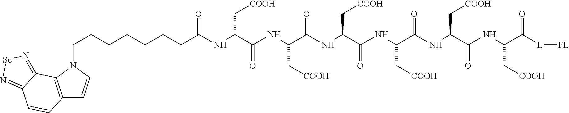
C(CCCCCC(NC(C(NC(C(=O)NC(C[COOH])C(NC(C(=O)NC(C(NC(C[COOH])C(=O)[L][FL])=O)C[COOH])C[COOH])=O)C[COOH])=O)C[COOH])=O)CN1C2=C(C=C1)C=CC1=N[Se]N=C21
